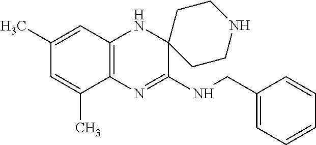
C12=C(N=C(NCC3=CC=CC=C3)C3(N1)CCNCC3)C(C)=CC(C)=C2
